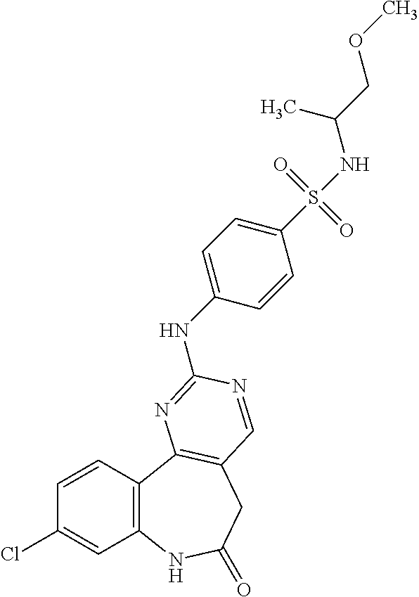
C1=CC2=C(C=C1Cl)NC(=O)CC1=C2N=C(NC2=CC=C(S(NC(COC)C)(=O)=O)C=C2)N=C1
